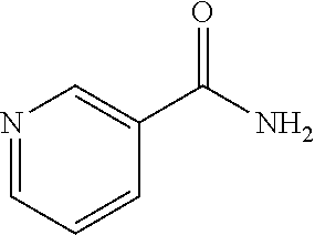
N1=CC=CC(C(=O)N)=C1
